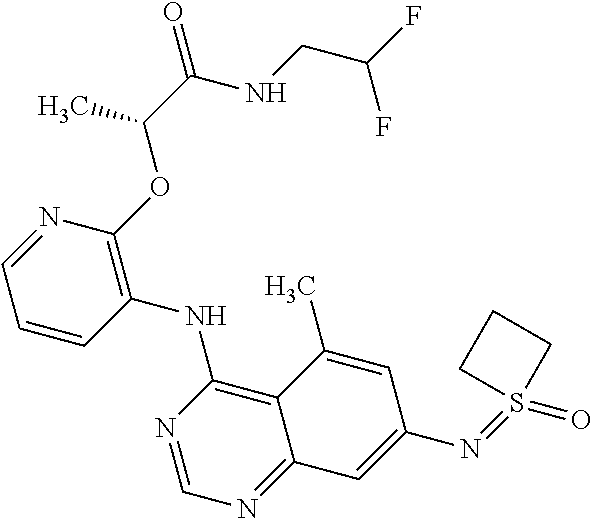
C1=CC(NC2=C3C(=NC=N2)C=C(N=S2(=O)CCC2)C=C3C)=C(OC(C)C(=O)NCC(F)F)N=C1
